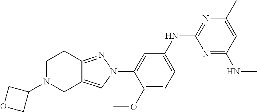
C1N(C2COC2)CC2=CN(C3=CC(NC4=NC(C)=CC(NC)=N4)=CC=C3OC)N=C2C1
